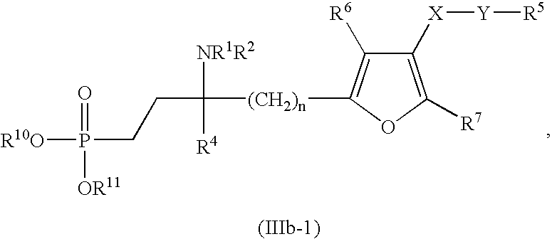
C1([X][Y][R5])=C([R7])OC([(CH2)n]C([NR1R2])([R4])CCP([R10O])(=O)[OR11])=C1[R6]
